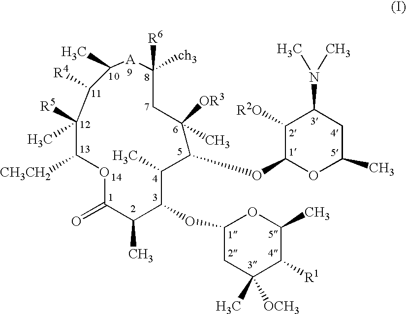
O1C(=O)C(C)C(OC2CC([OCH3])(C)C([R1])C(C)O2)C(C)C(OC2OC(C)CC(N(C)C)C2[R2O])C([OR3])(C)CC([R6])([ch3])[A]C(C)C([R4])C([R5])(C)C1[CH3CH2]
